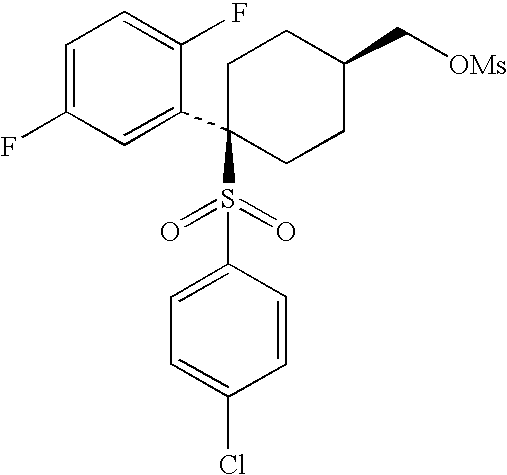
C1=C(F)C=C(C2(S(C3=CC=C(Cl)C=C3)(=O)=O)CCC(C[OMs])CC2)C(F)=C1
